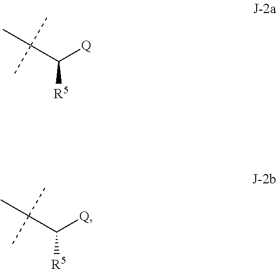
C(C([R5])[Q])(C)(C)C.C(C([R5])[Q])(C)(C)C
